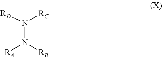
N(N([RA])[RB])([RC])[RD]
